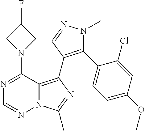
N12C(=C(C3=C(C4=CC=C(OC)C=C4Cl)N(C)N=C3)N=C1C)C(N1CC(F)C1)=NC=N2
